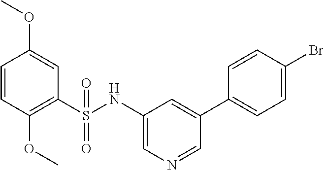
C1=CC(OC)=C(S(NC2=CN=CC(C3=CC=C(Br)C=C3)=C2)(=O)=O)C=C1OC
